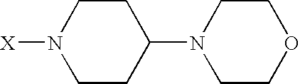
C1CC(N2CCOCC2)CCN1[X]
